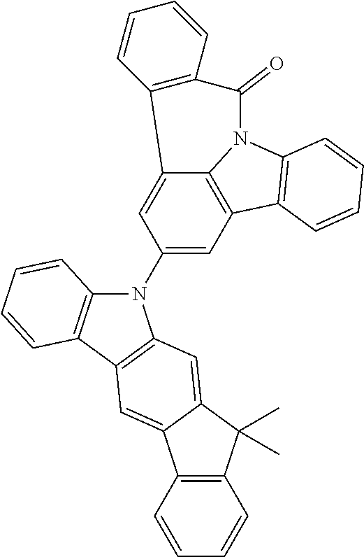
C12=CC(N3C4=C(C5=C3C=C3C(=C5)C5=C(C3(C)C)C=CC=C5)C=CC=C4)=CC3=C1N(C1=C3C=CC=C1)C(=O)C1=C2C=CC=C1
